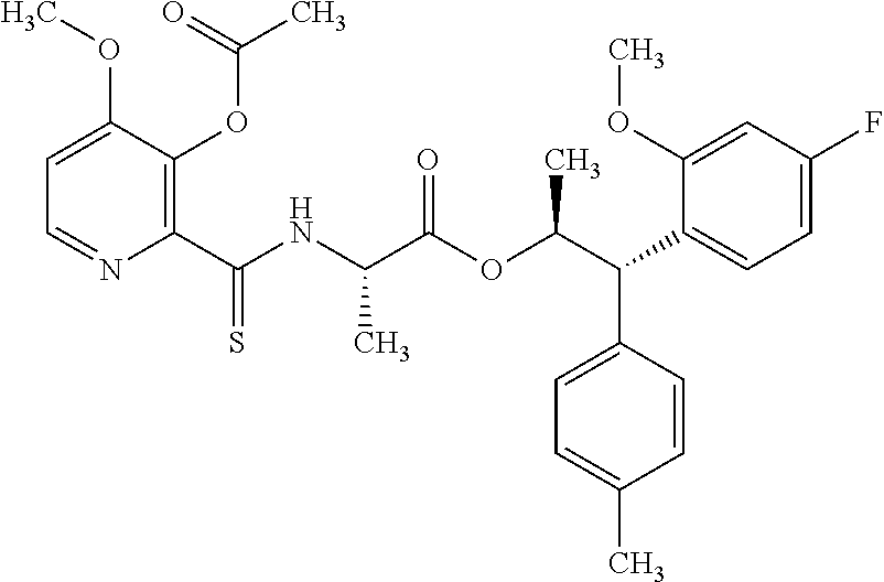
C1=C(OC)C(OC(=O)C)=C(C(NC(C(OC(C(C2=CC=C(F)C=C2OC)C2=CC=C(C)C=C2)C)=O)C)=S)N=C1
